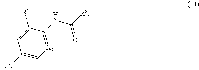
C1(N)=C[X2]=C(NC([R8])=O)C([R5])=C1
